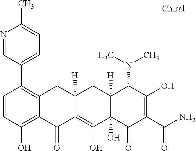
C1=CC(O)=C2C(=C1C1=CC=C(C)N=C1)CC1([H])C(=C(O)C3(O)C([H])(C1)C(N(C)C)C(O)=C(C(N)=O)C3=O)C2=O
